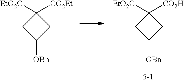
C1([EtO2C])([CO2Et])CC([OBn])C1.C1([EtO2C])([CO2H])CC([OBn])C1
